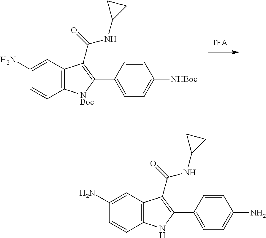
C1(N)=CC2=C([NBoc]C(C3=CC=C([NHBoc])C=C3)=C2C(=O)NC2CC2)C=C1.C1(N)=CC2=C(NC(C3=CC=C(N)C=C3)=C2C(=O)NC2CC2)C=C1
